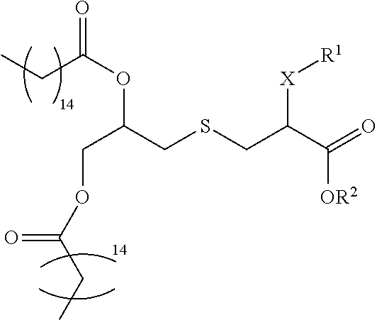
CCC(=O)OC(CSCC(C(=O)[OR2])[X][R1])COC(CC)=O
